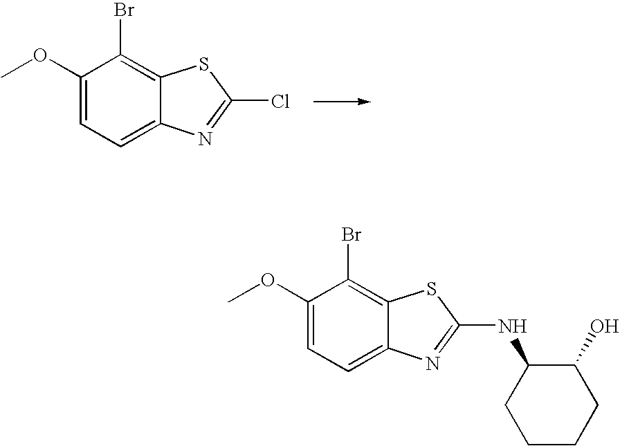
C1(OC)=CC=C2C(=C1Br)SC(Cl)=N2.C1(OC)=CC=C2C(=C1Br)SC(NC1CCCCC1O)=N2
